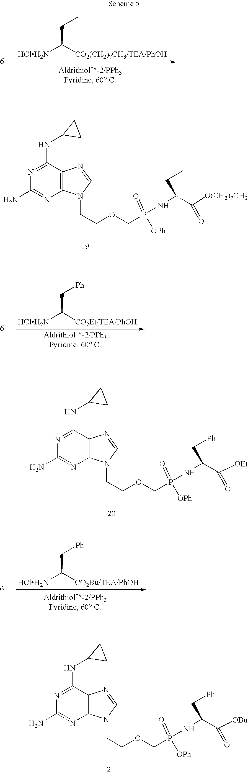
C1(NC2CC2)=NC(N)=NC2=C1N=CN2CCOCP(=O)(NC(C([O(CH2)7CH3])=O)CC)[OPh].[HClH2N]C([CO2(CH2)7CH3/TEA/PhOH])CC.C1(NC2CC2)=NC(N)=NC2=C1N=CN2CCOCP(=O)(NC(C([OEt])=O)C[Ph])[OPh].[HClH2N]C([CO2Et/TEA/PhOH])C[Ph].C1(NC2CC2)=NC(N)=NC2=C1N=CN2CCOCP(=O)(NC(C([OBu])=O)C[Ph])[OPh].[HClH2N]C([CO2Bu/TEA/PhOH])C[Ph]
